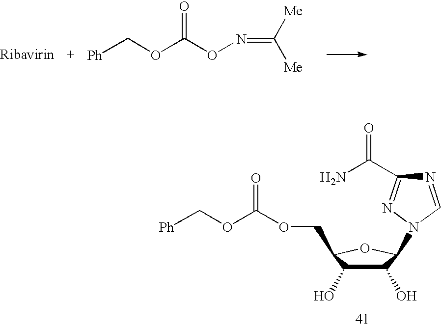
[Ph]COC(ON=C([Me])[Me])=O.[Ph]COC(OCC1C(O)C(O)C(N2N=C(C(N)=O)N=C2)O1)=O
